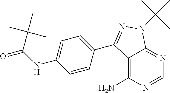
C12=C(N)N=CN=C1N(C(C)(C)C)N=C2C1=CC=C(NC(=O)C(C)(C)C)C=C1
